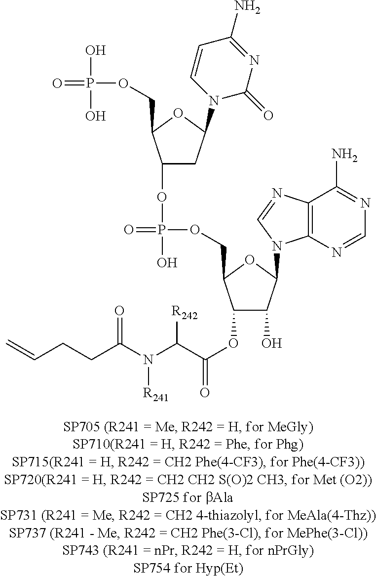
N(C(C(=O)OC1C(O)C(N2C3=C(C(N)=NC=N3)N=C2)OC1COP(OC1CC(N2C(=O)N=C(N)C=C2)OC1COP(=O)(O)O)(O)=O)[R242])([R241])C(CCC=C)=O
